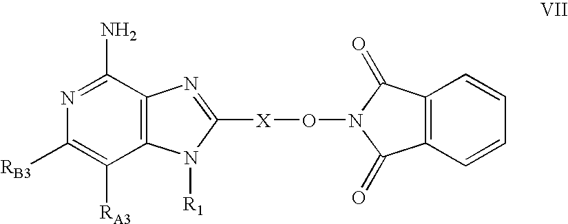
N1=C(N)C2=C(C([RA3])=C1[RB3])N([R1])C([X]ON1C(=O)C3=C(C1=O)C=CC=C3)=N2
